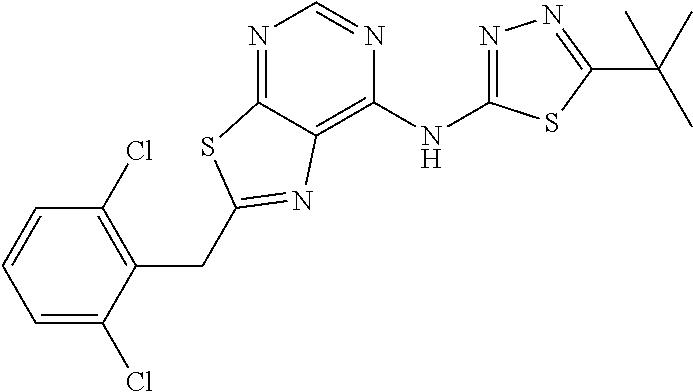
C1=CC=C(Cl)C(CC2=NC3=C(NC4=NN=C(C(C)(C)C)S4)N=CN=C3S2)=C1Cl
